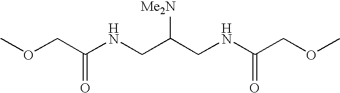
COCC(NCC(CNC(COC)=O)[Me2N])=O
